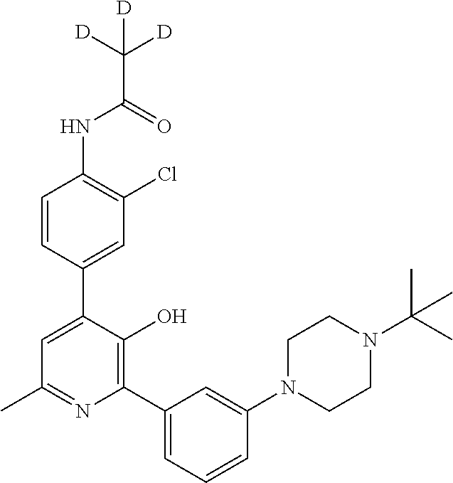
C1=CC(C2=CC(C)=NC(C3=CC=CC(N4CCN(C(C)(C)C)CC4)=C3)=C2O)=CC(Cl)=C1NC(=O)C([D])([D])[D]
